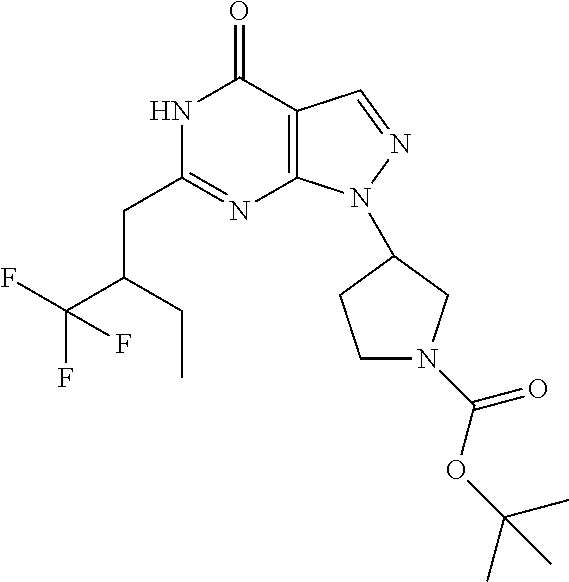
N1C(CC(C(F)(F)F)CC)=NC2=C(C1=O)C=NN2C1CN(C(OC(C)(C)C)=O)CC1
